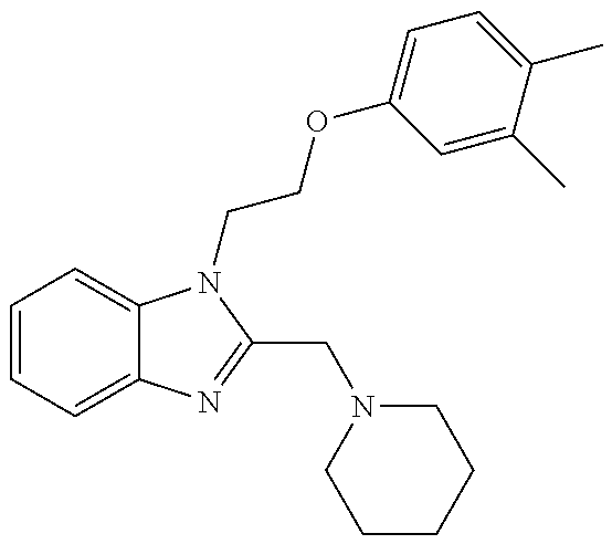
C1=CC=C2C(=C1)N(CCOC1=CC=C(C)C(C)=C1)C(CN1CCCCC1)=N2
